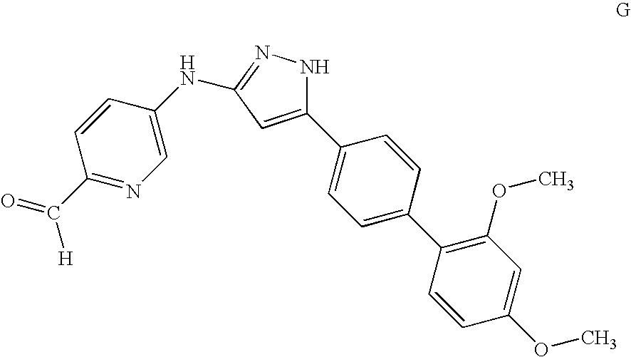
C1(C2=CC=C(C3=C(OC)C=C(OC)C=C3)C=C2)=CC(NC2=CN=C(C(=O)[H])C=C2)=NN1
